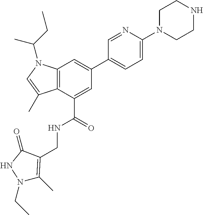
N1(CC)C(C)=C(CNC(=O)C2=CC(C3=CC=C(N4CCNCC4)N=C3)=CC3=C2C(C)=CN3C(CC)C)C(=O)N1
